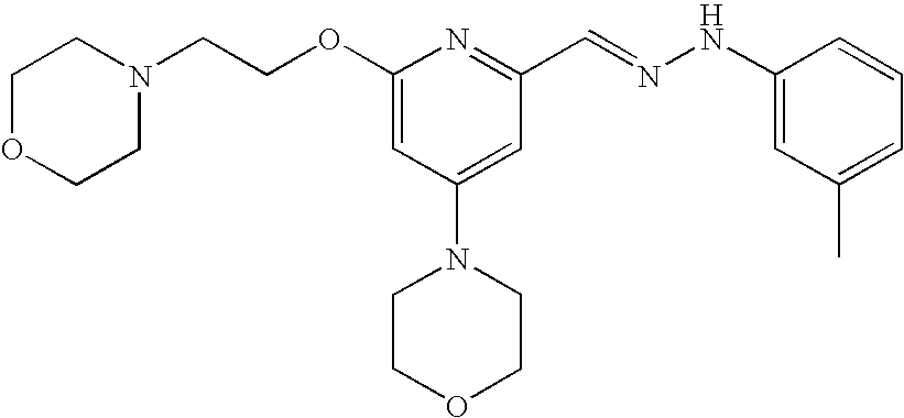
C(COC1=CC(N2CCOCC2)=CC(C=NNC2=CC(C)=CC=C2)=N1)N1CCOCC1
